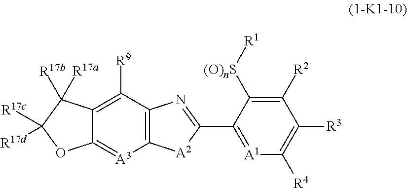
C12=C([R9])C3=C([A3]=C1OC([R17c])([R17d])C2([R17b])[R17a])[A2]C(C1=[A1]C([R4])=C([R3])C([R2])=C1[(O)nS][R1])=N3
